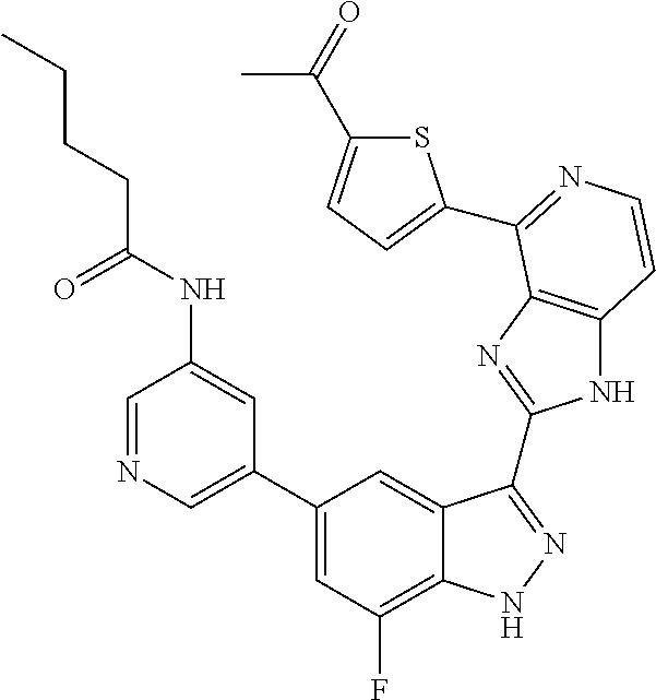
C1=C(C2=CC(F)=C3C(=C2)C(C2=NC4=C(N2)C=CN=C4C2=CC=C(C(=O)C)S2)=NN3)C=C(NC(CCCC)=O)C=N1
